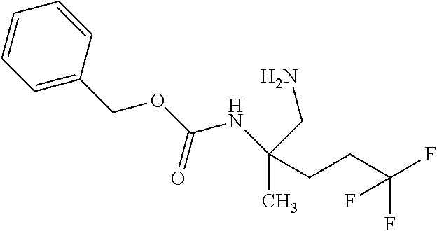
C1=CC=C(COC(NC(CCC(F)(F)F)(C)CN)=O)C=C1
